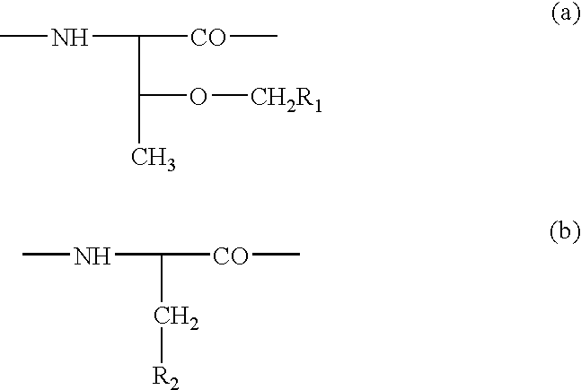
CNC(C(O[CH2R1])C)[CO]C.CNC(C[R2])[CO]C
